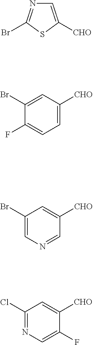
C1=C([CHO])SC(Br)=N1.C1(Br)=CC([CHO])=CC=C1F.C1(Br)=CN=CC([CHO])=C1.C1(Cl)=NC=C(F)C([CHO])=C1
